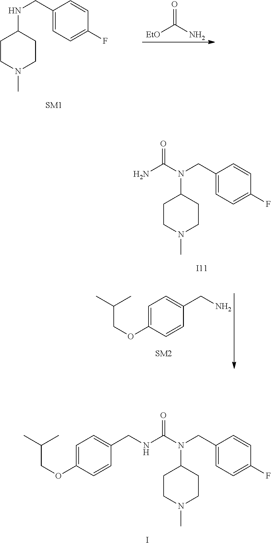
C(COC1=CC=C(CNC(N(CC2=CC=C(F)C=C2)C2CCN(C)CC2)=O)C=C1)(C)C.I.[EtO]C(N)=O.N(C1CCN(C)CC1)CC1=CC=C(F)C=C1.C(COC1=CC=C(CN)C=C1)(C)C.N(C1CCN(C)CC1)(CC1=CC=C(F)C=C1)C(N)=O.[I11]
